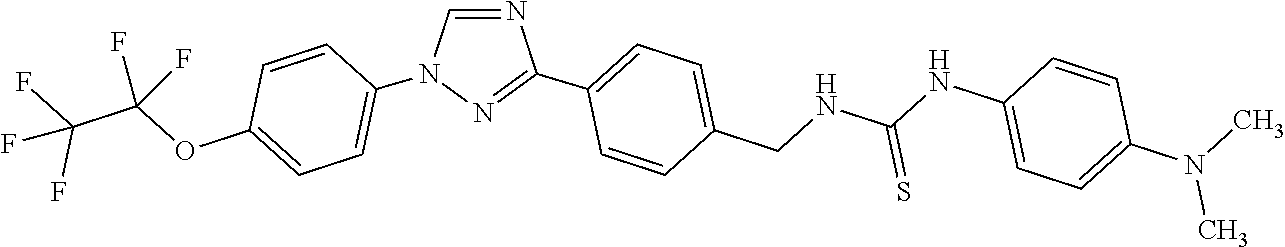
N1=CN(C2=CC=C(OC(C(F)(F)F)(F)F)C=C2)N=C1C1=CC=C(CNC(NC2=CC=C(N(C)C)C=C2)=S)C=C1
